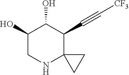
C1(O)CNC2(C(C#C[CF3])C1O)CC2
